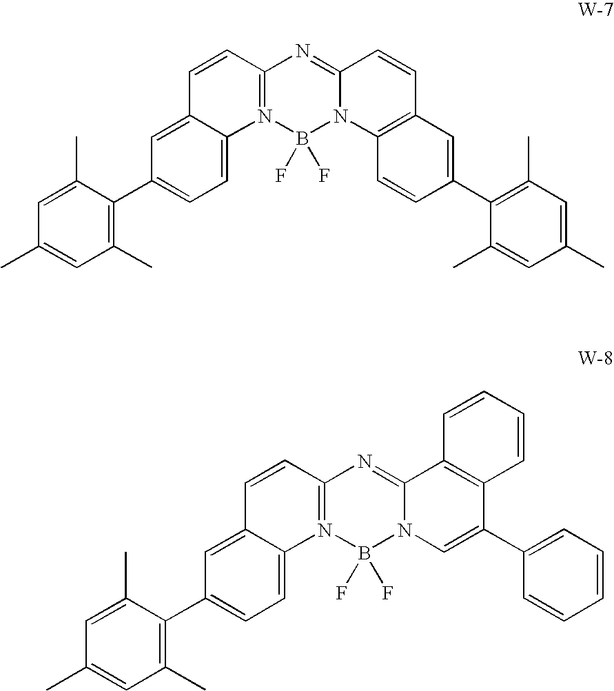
C1=C2C(=CC(C3=C(C)C=C(C)C=C3C)=C1)C=CC1=N2B(F)(F)N2C(=N1)C=CC1=C2C=CC(C2=C(C)C=C(C)C=C2C)=C1.C1=C2C(=CC(C3=C(C)C=C(C)C=C3C)=C1)C=CC1=N2B(F)(F)N2C(=N1)C1=C(C(C3=CC=CC=C3)=C2)C=CC=C1
